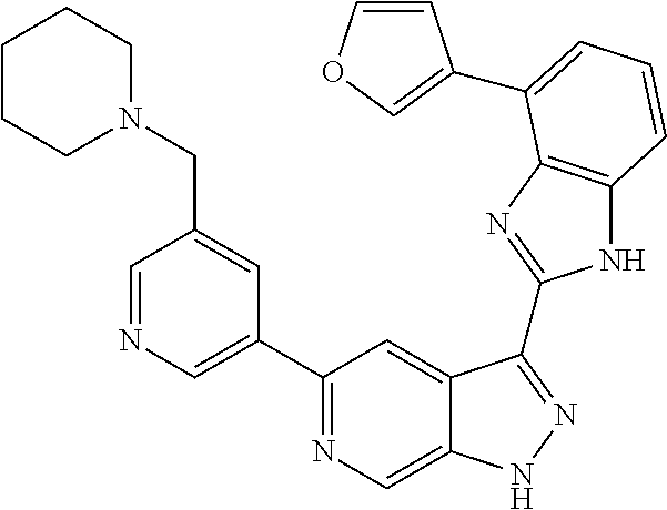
C1=NC=C(C2=NC=C3C(=C2)C(C2=NC4=C(N2)C=CC=C4C2=COC=C2)=NN3)C=C1CN1CCCCC1
